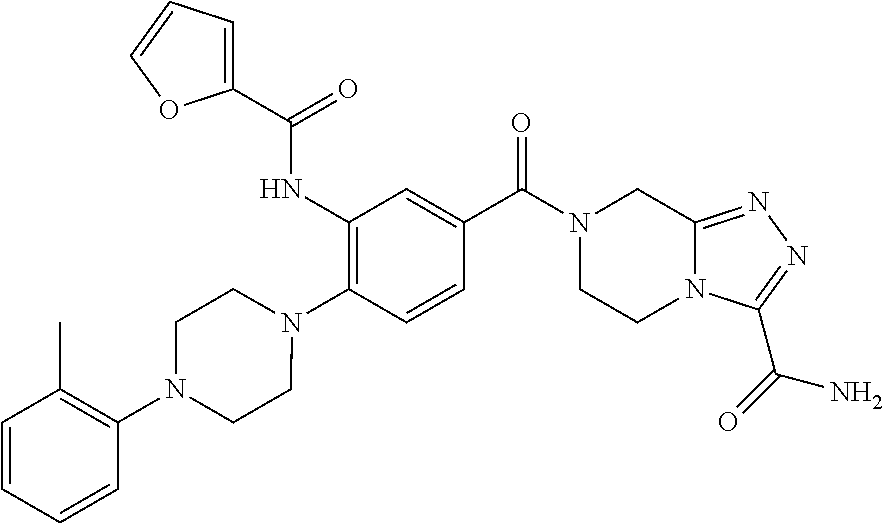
C1(NC(=O)C2=CC=CO2)=C(N2CCN(C3=C(C)C=CC=C3)CC2)C=CC(C(N2CCN3C(=NN=C3C(=O)N)C2)=O)=C1
